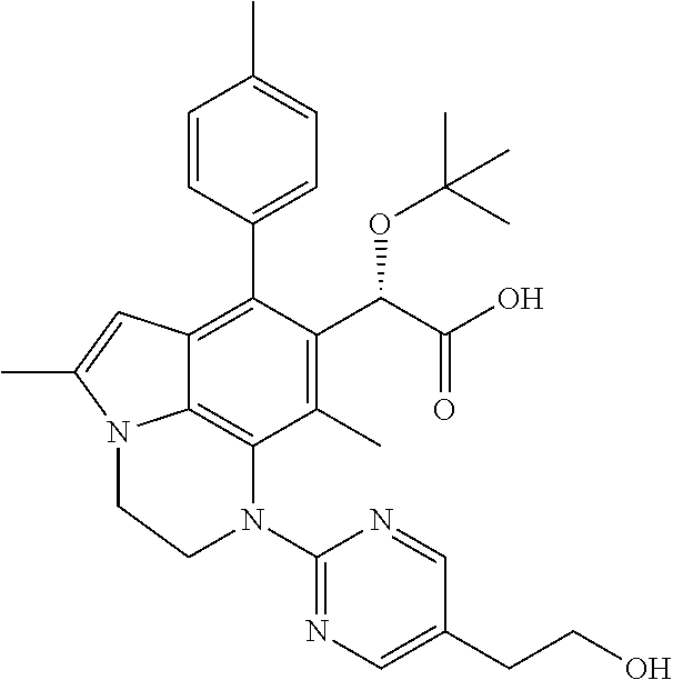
C1(C)=C(C(C(O)=O)OC(C)(C)C)C(C2=CC=C(C)C=C2)=C2C3=C1N(C1=NC=C(CCO)C=N1)CCN3C(C)=C2
